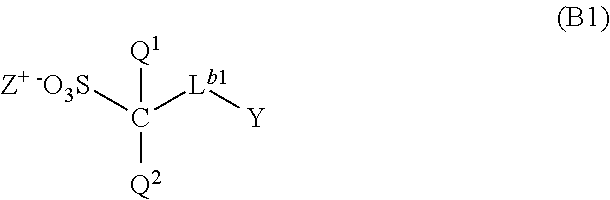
[Z+ -O3S]C([Lb1][Y])([Q2])[Q1]
